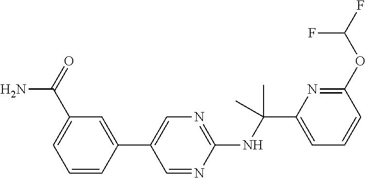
N(C(C1=CC=CC(OC(F)F)=N1)(C)C)C1=NC=C(C2=CC(C(=O)N)=CC=C2)C=N1
